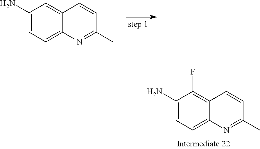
C1(N)=CC=C2C(=C1F)C=CC(C)=N2.C1(N)=CC=C2C(=C1)C=CC(C)=N2
